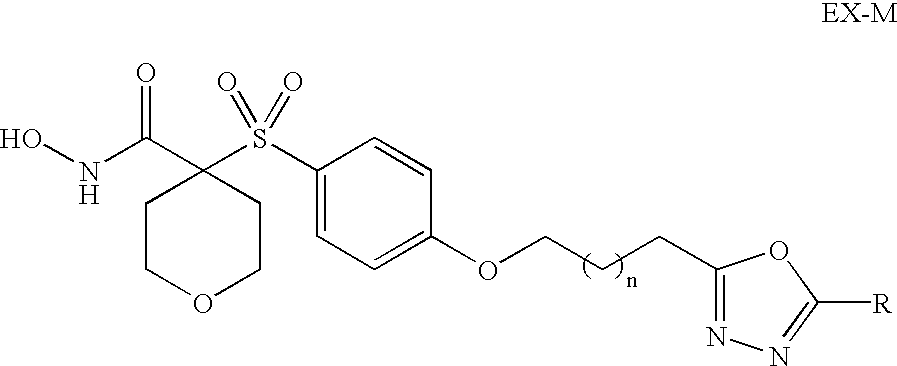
C1(S(C2(C(NO)=O)CCOCC2)(=O)=O)=CC=C(OCCCC2=NN=C([R])O2)C=C1
